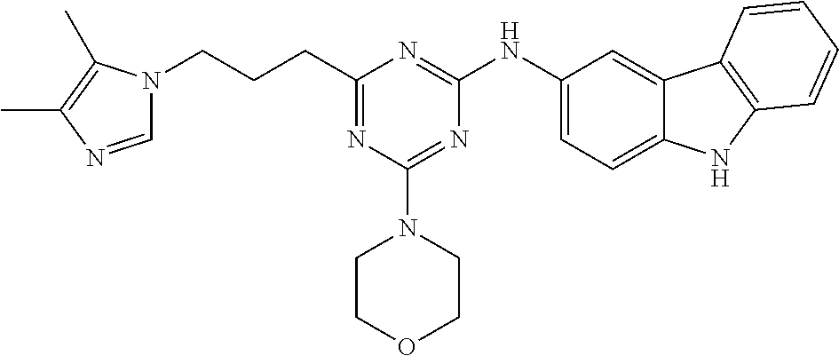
C(C1=NC(N2CCOCC2)=NC(NC2=CC=C3C(=C2)C2=C(N3)C=CC=C2)=N1)CCN1C=NC(C)=C1C
